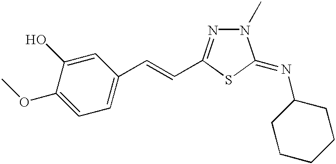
C1=C(OC)C(O)=CC(C=CC2=NN(C)C(=NC3CCCCC3)S2)=C1
